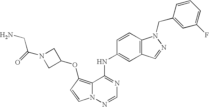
C12=C(OC3CN(C(=O)CN)C3)C=CN1N=CN=C2NC1=CC2=C(C=C1)N(CC1=CC(F)=CC=C1)N=C2
